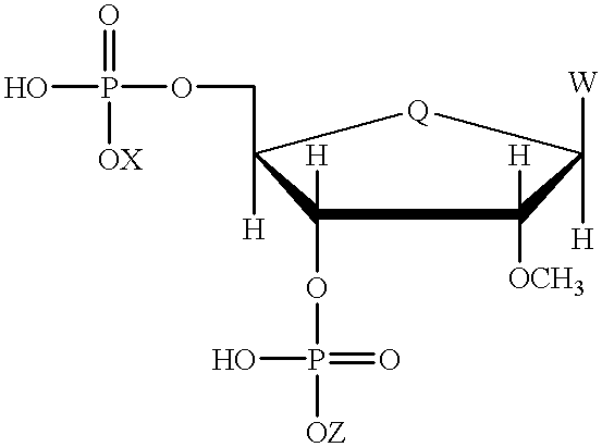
C1(OP(=O)(O)[OZ])([H])C([H])(COP(O)(=O)[OX])[Q]C([H])([W])C1([OCH3])[H]
